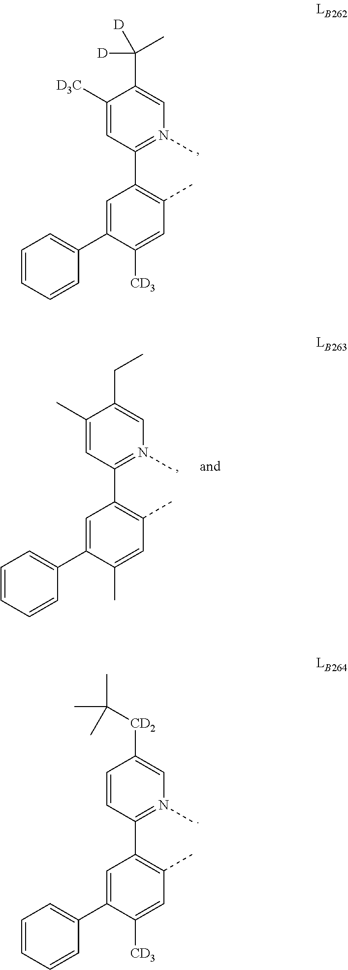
C1(C2=C(C)C=C([CD3])C(C3=CC=CC=C3)=C2)=N(C)C=C(C(C)([D])[D])C([D3C])=C1.C1(C2=C(C)C=C([CD3])C(C3=CC=CC=C3)=C2)=N(C)C=C([CD2]C(C)(C)C)C=C1.C1(C2=C(C)C=C(C)C(C3=CC=CC=C3)=C2)=N(C)C=C(CC)C(C)=C1
